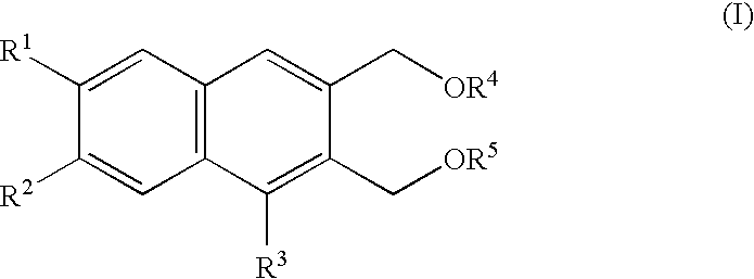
C1=C([R1])C([R2])=CC2=C1C=C(C[OR4])C(C[OR5])=C2[R3]
